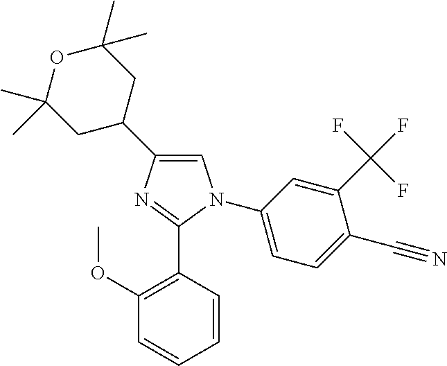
C1(C2CC(C)(C)OC(C)(C)C2)=CN(C2=CC=C(C#N)C(C(F)(F)F)=C2)C(C2=C(OC)C=CC=C2)=N1
